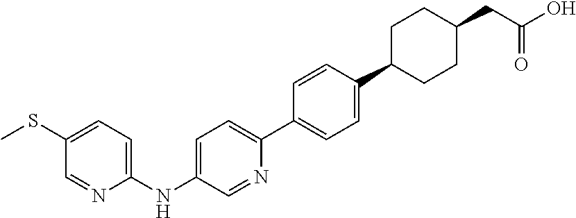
C1(SC)=CC=C(NC2=CC=C(C3=CC=C(C4CCC(CC(O)=O)CC4)C=C3)N=C2)N=C1
